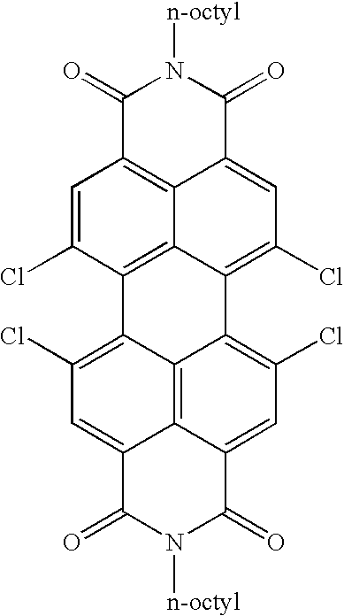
C1=C(Cl)C2=C3C4=C1C(=O)N([n-octyl])C(=O)C4=CC(Cl)=C3C1=C(Cl)C=C3C4=C1C2=C(Cl)C=C4C(=O)N([n-octyl])C3=O
